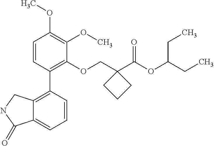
C1=CC(C2=C3C(=CC=C2)C(=O)NC3)=C(OCC2(C(OC(CC)CC)=O)CCC2)C(OC)=C1OC
